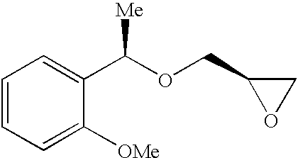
C1=CC=C([OMe])C(C(OCC2OC2)[Me])=C1
